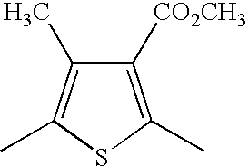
C1([CO2CH3])=C(C)SC(C)=C1C
